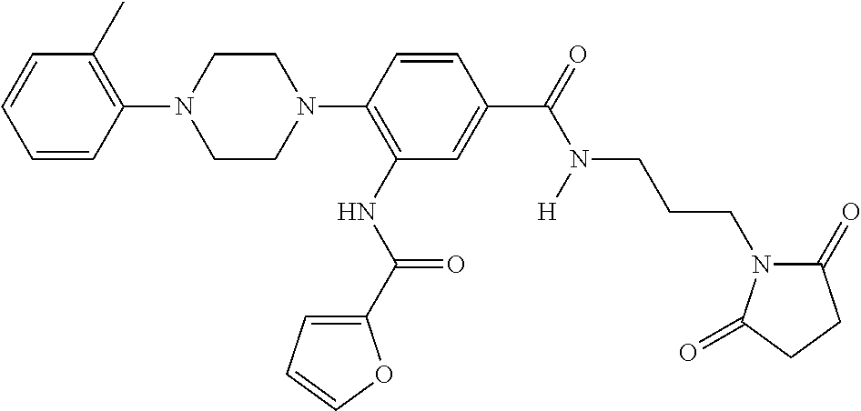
C1CN(C2=C(NC(C3=CC=CO3)=O)C=C(C(=O)N(CCCN3C(=O)CCC3=O)[H])C=C2)CCN1C1=C(C)C=CC=C1
